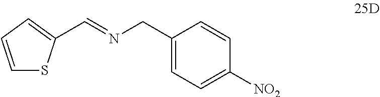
C(=NCC1=CC=C([NO2])C=C1)C1=CC=CS1
